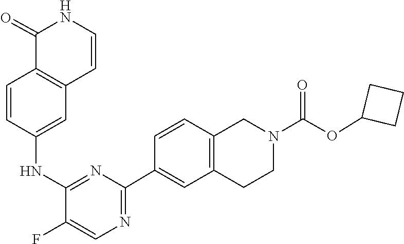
C12=C(C=CC(NC3=NC(C4=CC5=C(C=C4)CN(C(OC4CCC4)=O)CC5)=NC=C3F)=C1)C(=O)NC=C2
